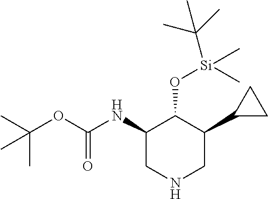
N1CC(C2CC2)C(O[Si](C)(C)C(C)(C)C)C(NC(=O)OC(C)(C)C)C1
